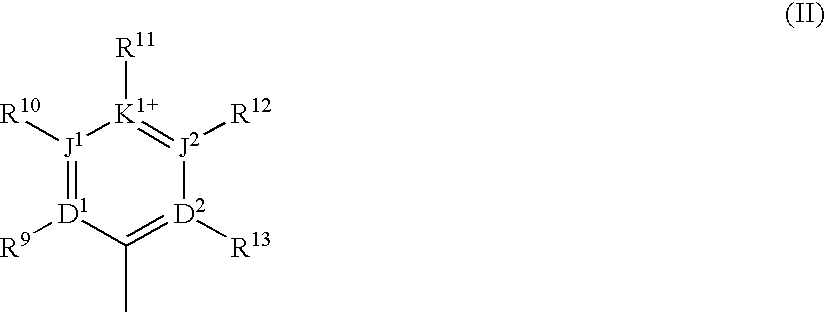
[J1]1([R10])=[D1]([R9])C(C)=[D2]([R13])[J2]([R12])=[K]1[R11]
